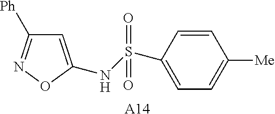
C1=C(NS(C2=CC=C([Me])C=C2)(=O)=O)ON=C1[Ph].[A14]
